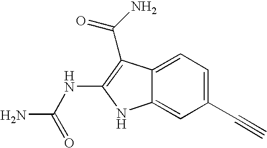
C1(C#C)=CC=C2C(=C1)NC(NC(N)=O)=C2C(N)=O
